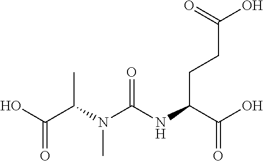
N(C(=O)N(C(C(O)=O)C)C)C(C(O)=O)CCC(O)=O
